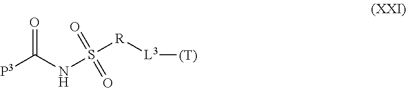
C([P3])(NS([R][L3][(T)])(=O)=O)=O
